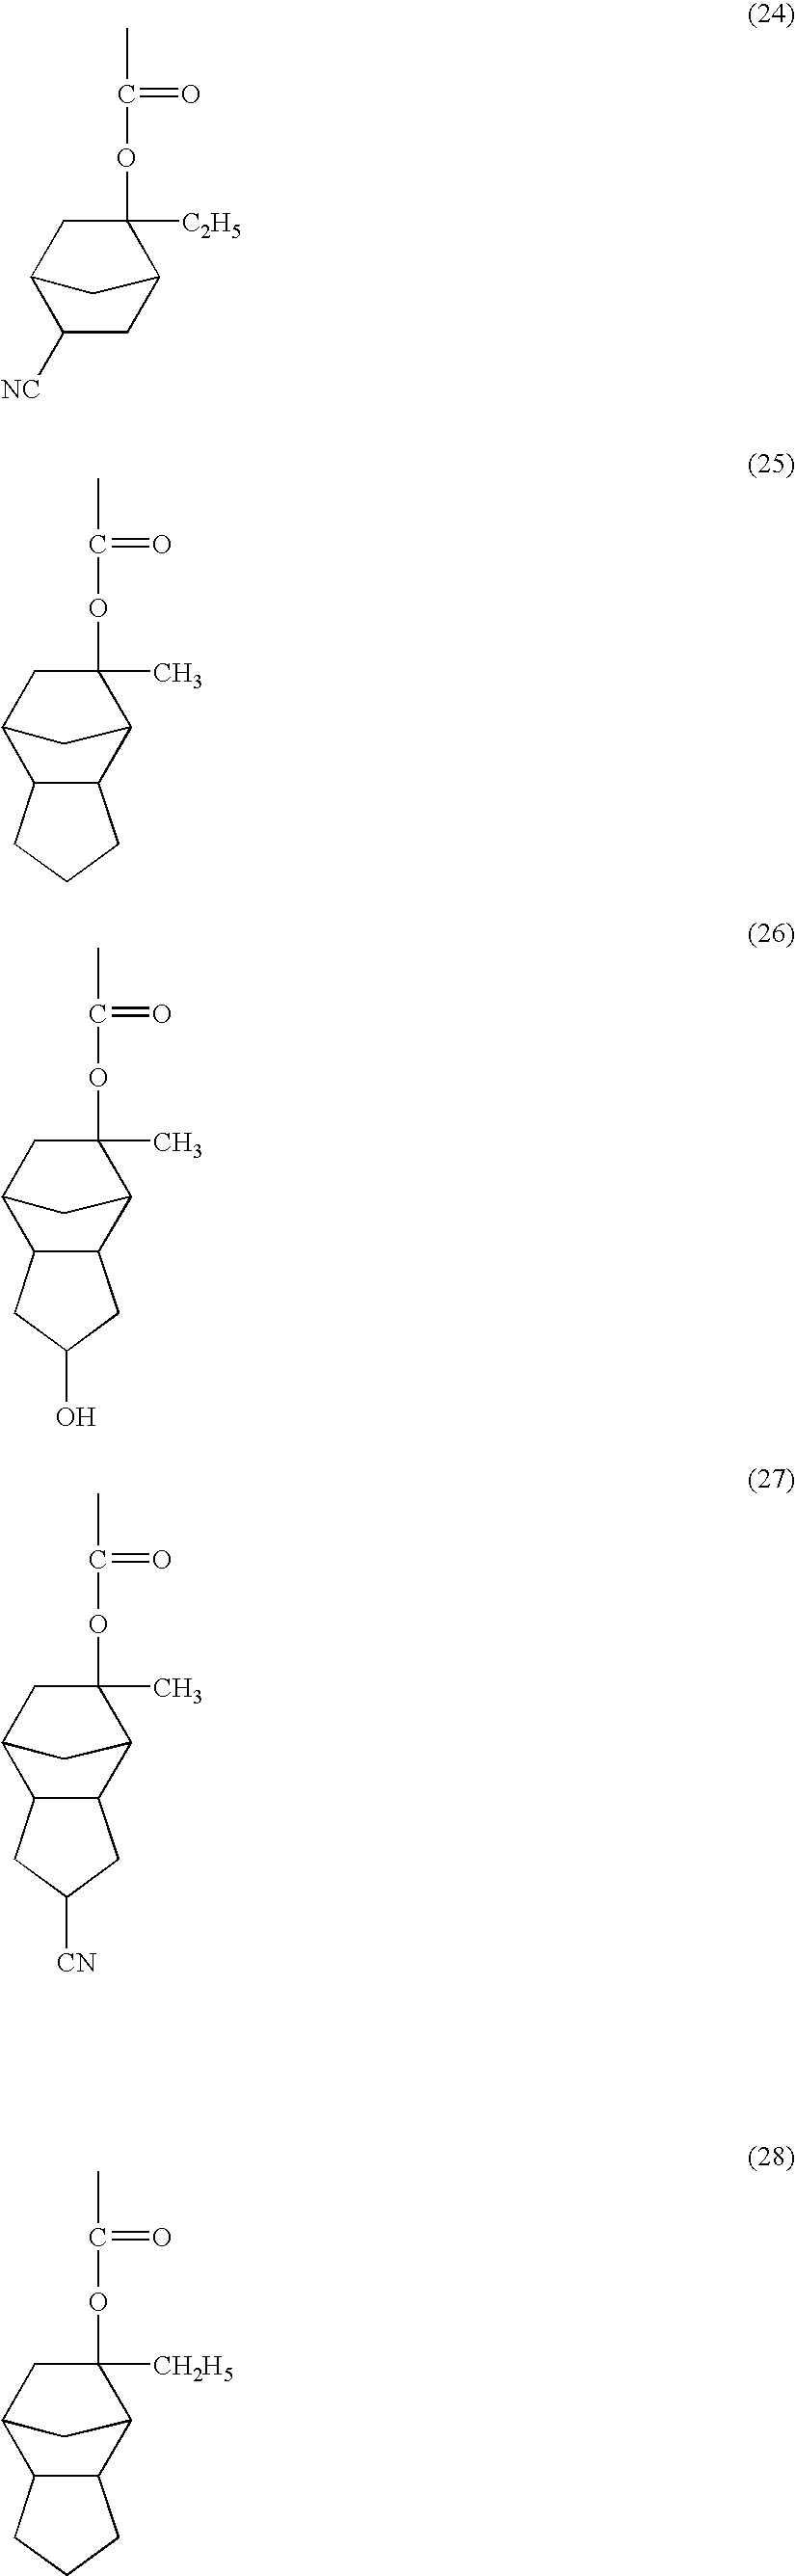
O(C(C)=O)C1([C2H5])C2CC([NC])C(C1)C2.O(C(C)=O)C1(C)C2C3C(C(C1)C2)CCC3.O(C(C)=O)C1(C)C2C3C(C(C1)C2)CC(O)C3.O(C(C)=O)C1(C)C2C3C(C(C1)C2)CC([CN])C3.O(C(C)=O)C1([CH2H5])C2C3C(C(C1)C2)CCC3
